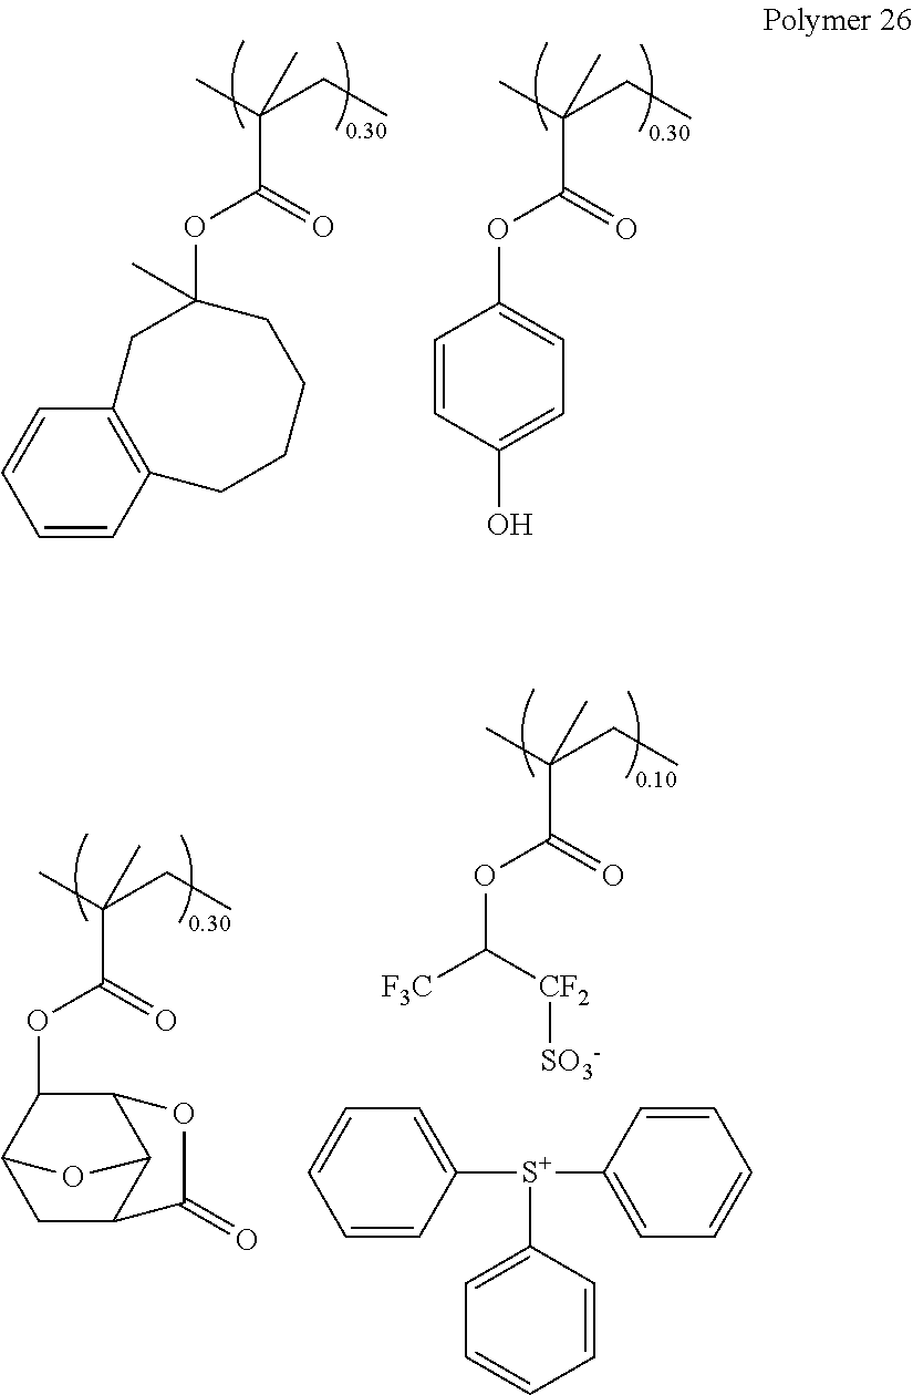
C1(OC(C(C)(CC)C)=O)C2CC3C(C1OC3=O)O2.C(OC(C(C)(CC)C)=O)([F3C])[CF2][SO3-].C1([S+](C2=CC=CC=C2)C2=CC=CC=C2)=CC=CC=C1.C1(OC(C(C)(CC)C)=O)=CC=C(O)C=C1.O(C(C(C)(CC)C)=O)C1(C)CCCCC2=C(C=CC=C2)C1
